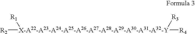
[X-A22-A23-A24-A25-A26-A27-A28-A29-A30-A31-A32-Y]([R2])([R1])([R3])[R4]
